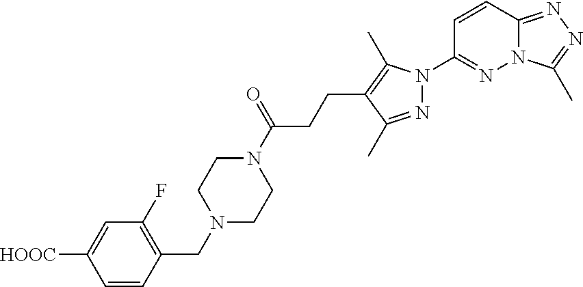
N12C(=NN=C1C)C=CC(N1N=C(C)C(CCC(N3CCN(CC4=C(F)C=C([HOOC])C=C4)CC3)=O)=C1C)=N2
